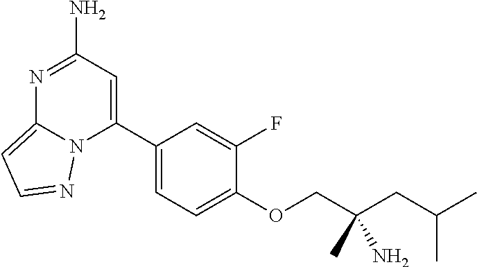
C1(C2=CC(N)=NC3=CC=NN23)=CC=C(OCC(CC(C)C)(N)C)C(F)=C1
